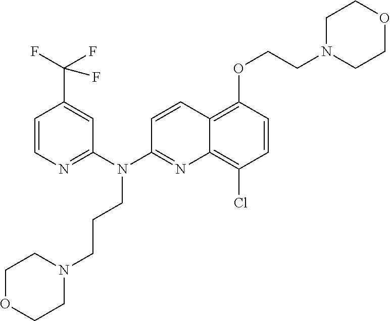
C1=CN=C(N(C2=NC3=C(Cl)C=CC(OCCN4CCOCC4)=C3C=C2)CCCN2CCOCC2)C=C1C(F)(F)F
